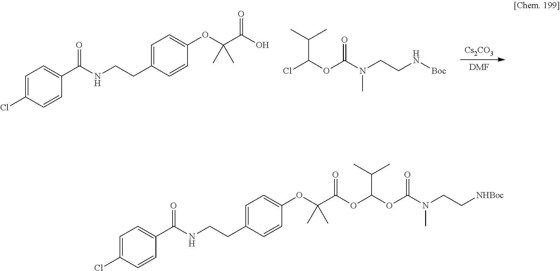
[Cs2CO3].[DMF].C1=C(Cl)C=CC(C(NCCC2=CC=C(OC(C(O)=O)(C)C)C=C2)=O)=C1.ClC(OC(N(CCN[Boc])C)=O)C(C)C.C1=C(Cl)C=CC(C(NCCC2=CC=C(OC(C(=O)OC(OC(N(CC[NHBoc])C)=O)C(C)C)(C)C)C=C2)=O)=C1
